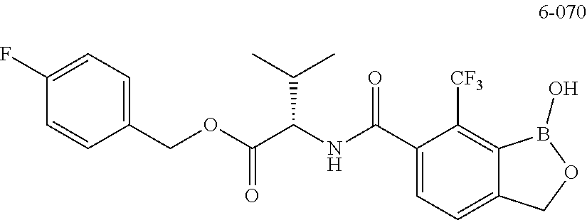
C1(COC(C(NC(C2=CC=C3C(=C2[CF3])B(O)OC3)=O)C(C)C)=O)=CC=C(F)C=C1
